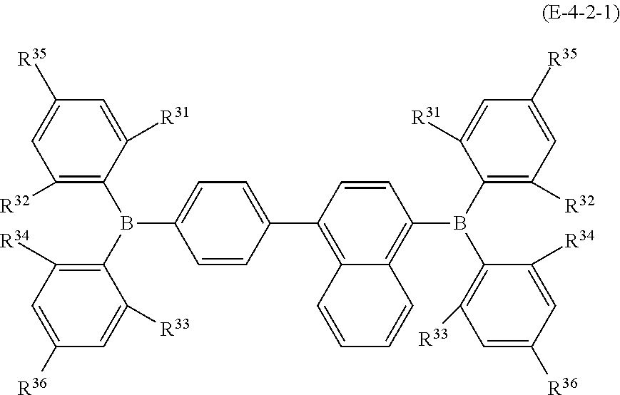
B(C1=CC=C(C2=C3C(=C(B(C4=C([R32])C=C([R35])C=C4[R31])C4=C([R33])C=C([R36])C=C4[R34])C=C2)C=CC=C3)C=C1)(C1=C([R34])C=C([R36])C=C1[R33])C1=C([R32])C=C([R35])C=C1[R31]
